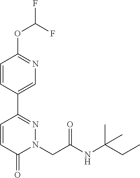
C1=CC(C2=NN(CC(NC(CC)(C)C)=O)C(=O)C=C2)=CN=C1OC(F)F
